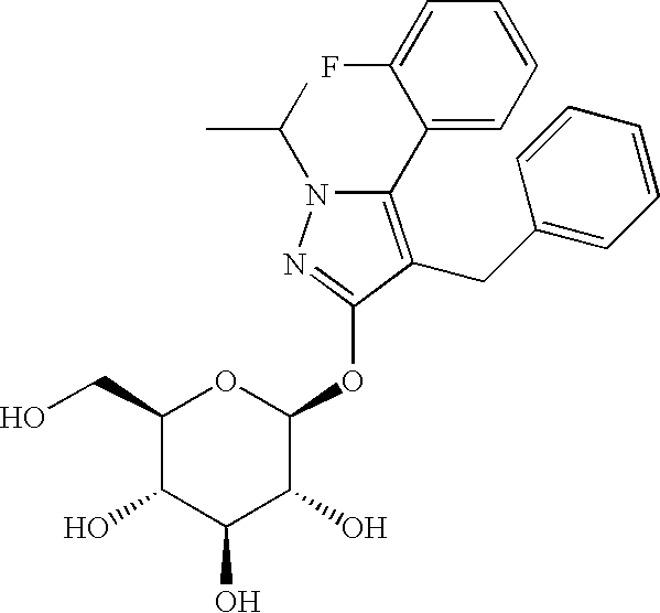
N1(C(C)C)C(C2=CC=CC=C2F)=C(CC2=CC=CC=C2)C(OC2OC(CO)C(O)C(O)C2O)=N1
